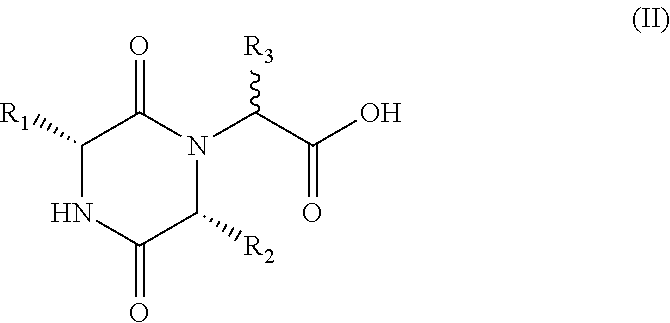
C1([R1])NC(=O)C([R2])N(C(C(O)=O)[R3])C1=O
